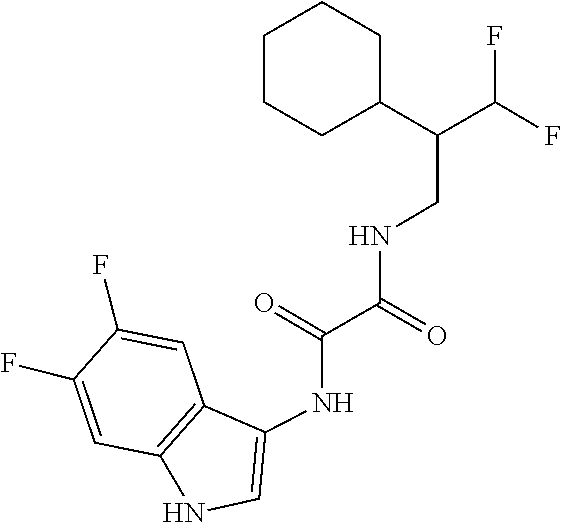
C(=O)(C(NCC(C1CCCCC1)C(F)F)=O)NC1=CNC2=C1C=C(F)C(F)=C2
